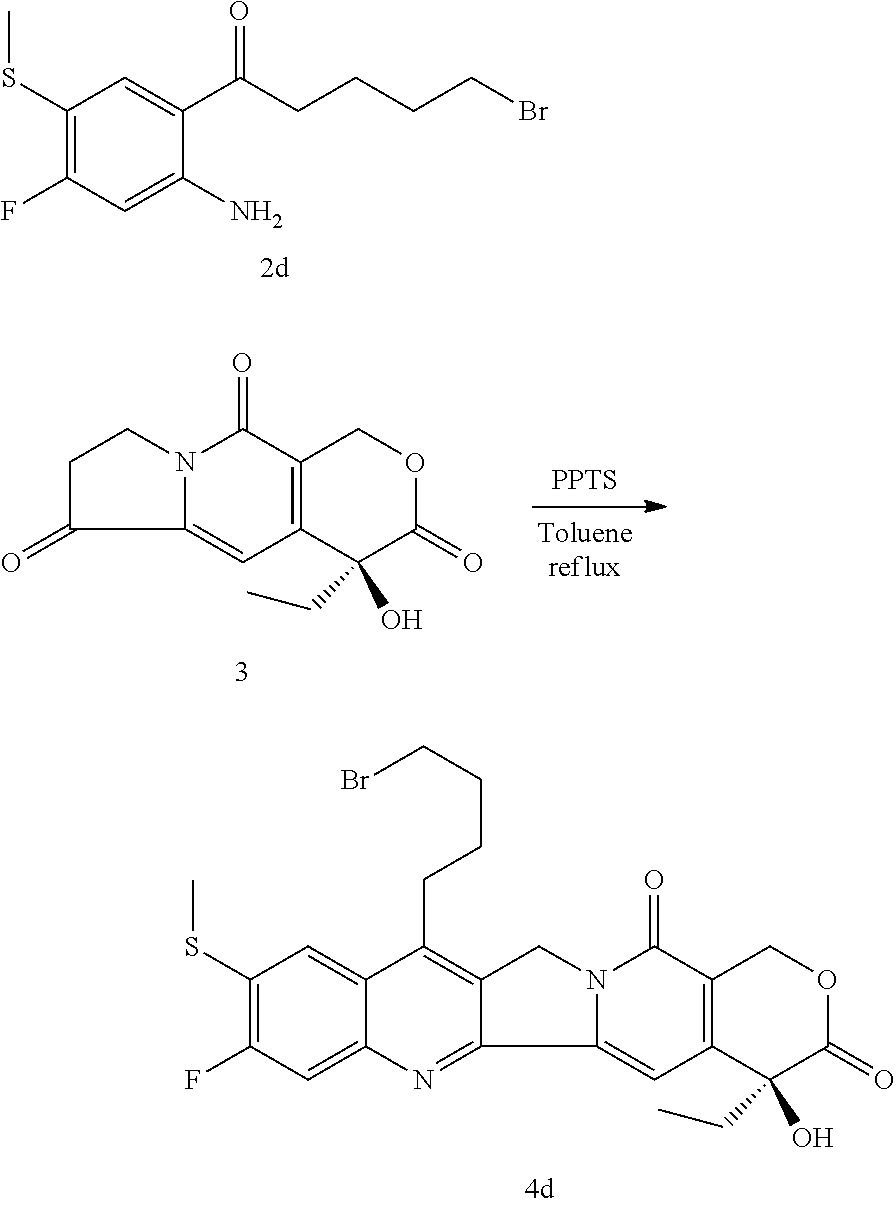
FC1=C(SC)C=C(C(=O)CCCCBr)C(N)=C1.C1(CC)(O)C2=C(C(=O)N3C(=C2)C2=NC4=CC(F)=C(SC)C=C4C(CCCCBr)=C2C3)COC1=O.C1(CC)(O)C2=C(C(=O)N3C(=C2)C(=O)CC3)COC1=O.[PPTS]
